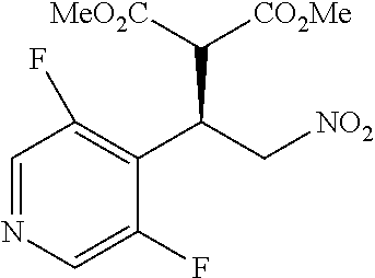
C1=NC=C(F)C(C(C[NO2])C([MeO2C])[CO2Me])=C1F
